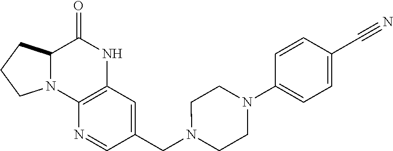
C1(CN2CCN(C3=CC=C(C#N)C=C3)CC2)=CC2=C(N=C1)N1C(C(=O)N2)CCC1
